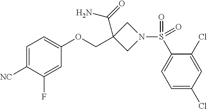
C1=C([NC])C(F)=CC(OCC2(C(N)=O)CN(S(C3=CC=C(Cl)C=C3Cl)(=O)=O)C2)=C1
